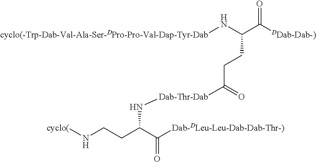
[cyclo(]NCCC(C([Dab-DLeu-Leu-Dab-Dab-Thr-)])=O)N[Dab-Thr-Dab]C(CCC(C([DDab-Dab-)])=O)N[cyclo(-Trp-Dab-Val-Ala-Ser-DPro-Pro-Val-Dap-Tyr-Dab])=O
